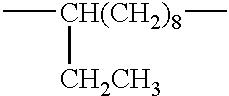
C[CH(CH2)8](C)[CH2CH3]
